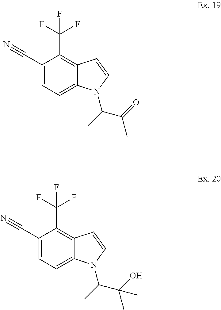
C1(C#N)=CC=C2C(=C1C(F)(F)F)C=CN2C(C)C(C)=O.C1(C#N)=CC=C2C(=C1C(F)(F)F)C=CN2C(C)C(C)(O)C
